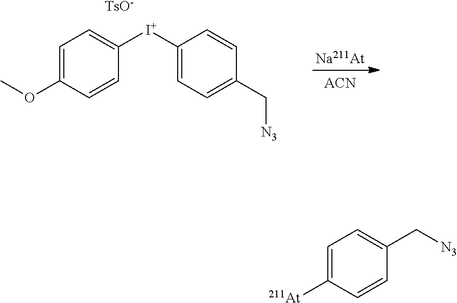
C1=C(OC)C=CC([I+]C2=CC=C(C[N3])C=C2)=C1.[TsO-].[Na211At].[ACN].C1=C([At])C=CC(C[N3])=C1
